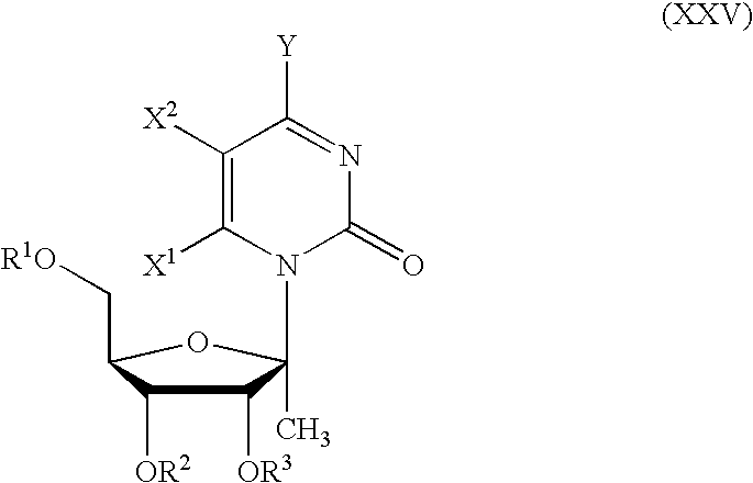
C(C1OC(N2C(=O)N=C([Y])C([X2])=C2[X1])(C)C([OR3])C1[OR2])[R1O]
